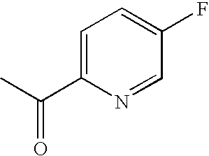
C1=C(C(C)=O)N=CC(F)=C1
